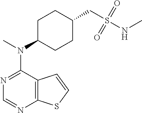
N1=C(N(C)C2CCC(CS(NC)(=O)=O)CC2)C2=C(N=C1)SC=C2
